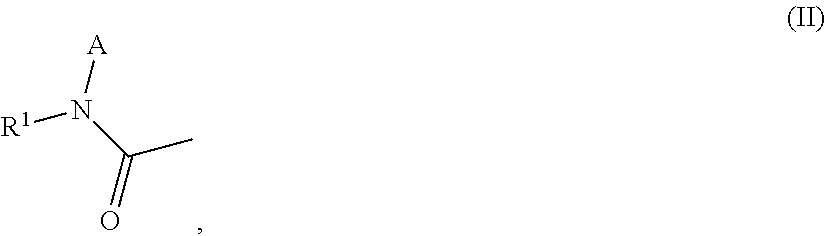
[R1]N([A])C(=O)C
